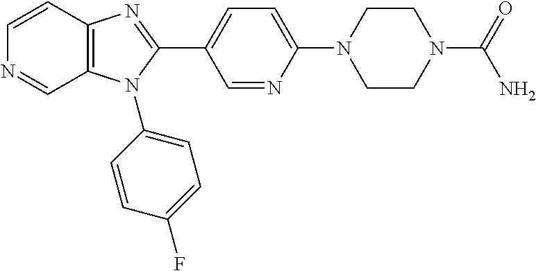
C1=CC2=C(C=N1)N(C1=CC=C(F)C=C1)C(C1=CC=C(N3CCN(C(N)=O)CC3)N=C1)=N2
